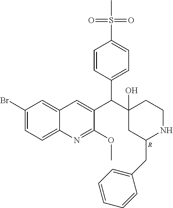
C1(Br)=CC=C2C(=C1)C=C(C(C1(O)CC(CC3=CC=CC=C3)NCC1)C1=CC=C(S(C)(=O)=O)C=C1)C(OC)=N2.[R]
